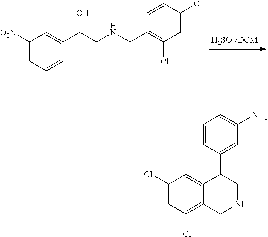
C1([O2N])=CC=CC(C(CNCC2=C(Cl)C=C(Cl)C=C2)O)=C1.C1(Cl)=CC(Cl)=C2C(=C1)C(C1=CC([NO2])=CC=C1)CNC2
